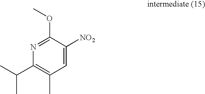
N1=C(OC)C([NO2])=CC(C)=C1C(C)C
